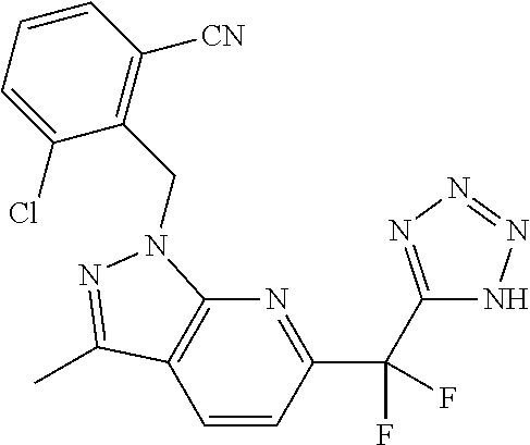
C1=CC(C(C2=NN=NN2)(F)F)=NC2=C1C(C)=NN2CC1=C([CN])C=CC=C1Cl
